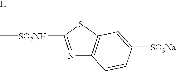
N1=C([SO2NH]C)SC2=C1C=CC([SO3Na])=C2.[H]
